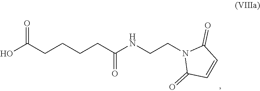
C(CN1C(=O)C=CC1=O)NC(CCCCC(O)=O)=O
